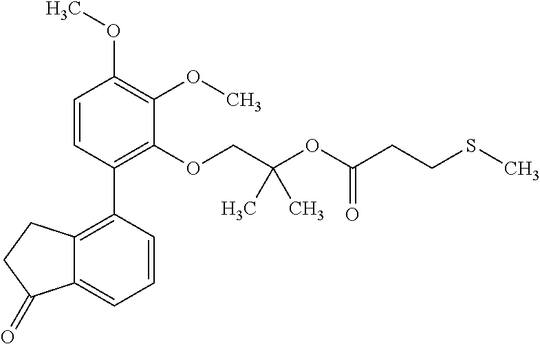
C1=CC(C2=C3C(=CC=C2)C(=O)CC3)=C(OCC(OC(CCSC)=O)(C)C)C(OC)=C1OC
